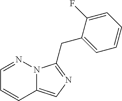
C1=NN2C(=CN=C2CC2=CC=CC=C2F)C=C1
